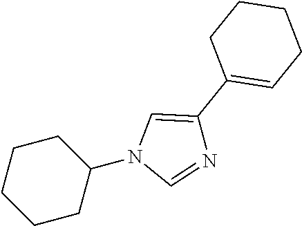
C1CCCCC1N1C=NC(C2=CCCCC2)=C1
